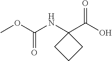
COC(=O)NC1(C(=O)O)CCC1
